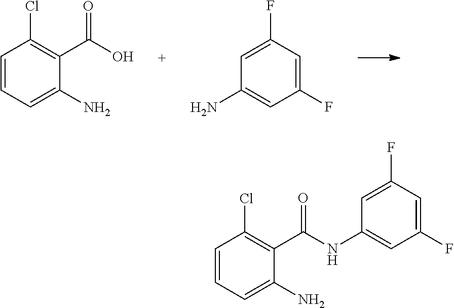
C1=CC=C(N)C(C(O)=O)=C1Cl.C1=C(F)C=C(F)C=C1N.C1=CC=C(N)C(C(NC2=CC(F)=CC(F)=C2)=O)=C1Cl
